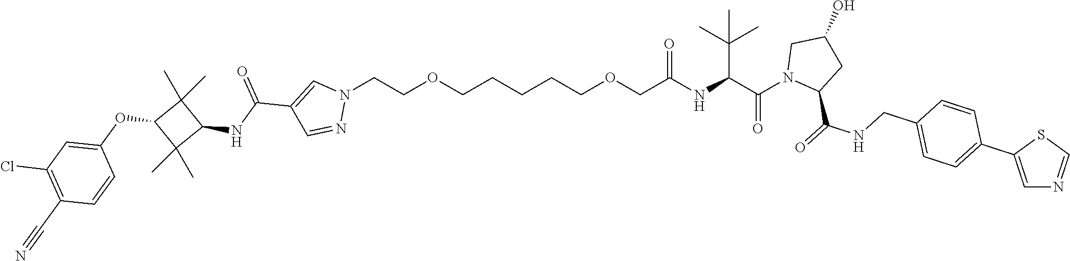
C1=C(C2=CC=C(CNC(=O)C3CC(O)CN3C(C(NC(COCCCCCOCCN3C=C(C(NC4C(C)(C)C(OC5=CC(Cl)=C(C#N)C=C5)C4(C)C)=O)C=N3)=O)C(C)(C)C)=O)C=C2)SC=N1
